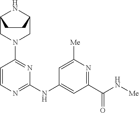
C12CN(C3=NC(NC4=CC(C(N[Me])=O)=NC([Me])=C4)=NC=C3)CC(N1)CC2
